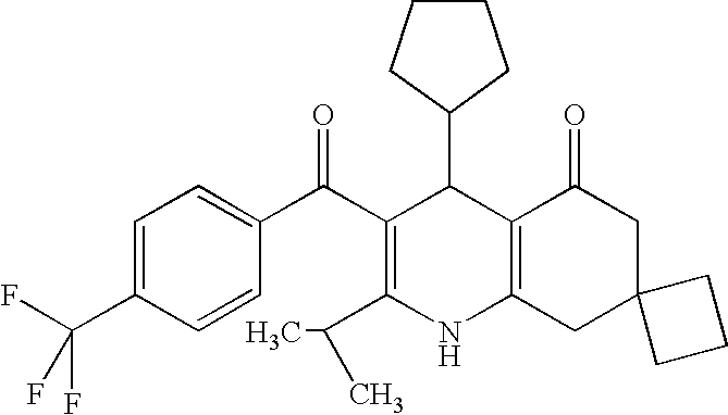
C1(C2C(C(C3=CC=C(C(F)(F)F)C=C3)=O)=C(C(C)C)NC3=C2C(=O)CC2(C3)CCC2)CCCC1
